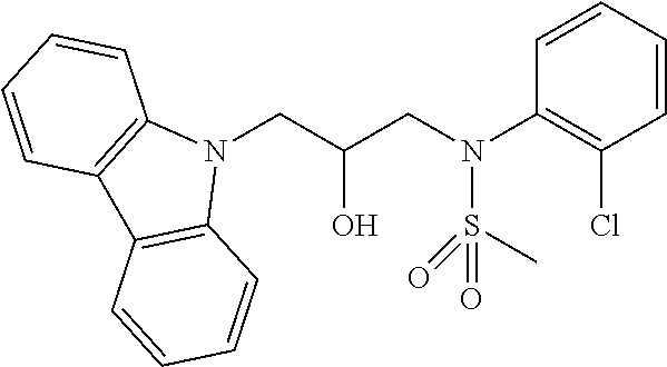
N1(CC(CN(C2=C(Cl)C=CC=C2)S(C)(=O)=O)O)C2=C(C3=C1C=CC=C3)C=CC=C2
